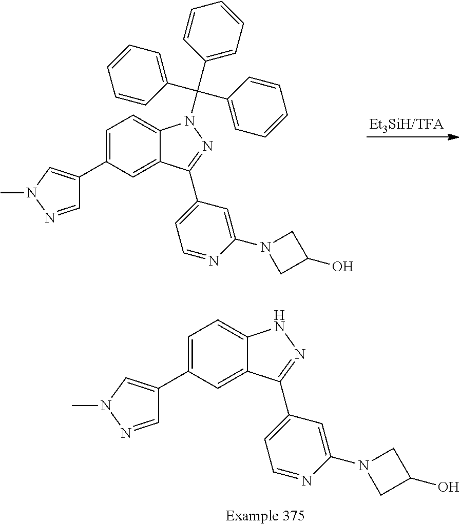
C1=C(C2=CN(C)N=C2)C=C2C(=C1)N(C(C1=CC=CC=C1)(C1=CC=CC=C1)C1=CC=CC=C1)N=C2C1=CC=NC(N2CC(O)C2)=C1.C1=C(C2=CN(C)N=C2)C=C2C(=C1)NN=C2C1=CC=NC(N2CC(O)C2)=C1
